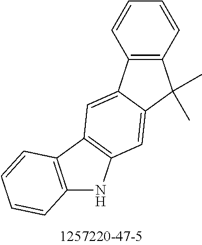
C12=C(C3=C(N1)C=C1C(=C3)C3=C(C1(C)C)C=CC=C3)C=CC=C2
